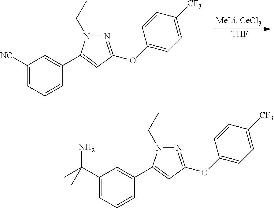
[THF].C1([NC])=CC=CC(C2=CC(OC3=CC=C([CF3])C=C3)=NN2CC)=C1.C1(C(C)(N)C)=CC=CC(C2=CC(OC3=CC=C([CF3])C=C3)=NN2CC)=C1
